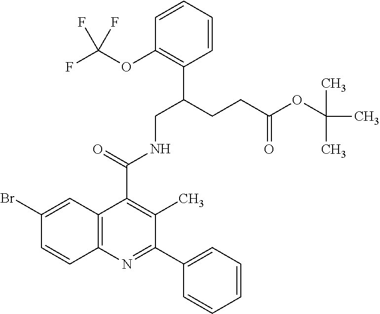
C1=CC=CC(C(CCC(OC(C)(C)C)=O)CNC(C2=C(C)C(C3=CC=CC=C3)=NC3=C2C=C(Br)C=C3)=O)=C1OC(F)(F)F
